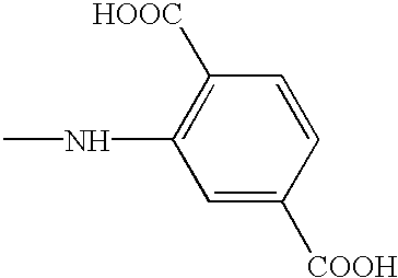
CNC1=C([HOOC])C=CC([COOH])=C1
